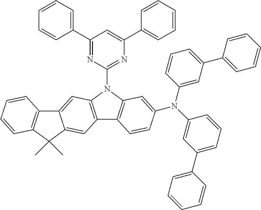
C1(C2=CC=CC=C2)=NC(N2C3=C(C4=C2C=C2C(=C4)C(C)(C)C4=C2C=CC=C4)C=CC(N(C2=CC(C4=CC=CC=C4)=CC=C2)C2=CC(C4=CC=CC=C4)=CC=C2)=C3)=NC(C2=CC=CC=C2)=C1
